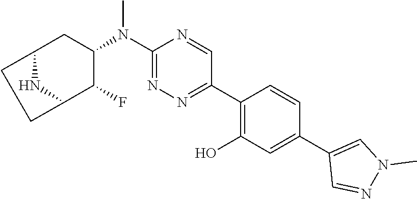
C12CC(N(C3=NN=C(C4=C(O)C=C(C5=CN(C)N=C5)C=C4)C=N3)C)C(F)C(N1)CC2
